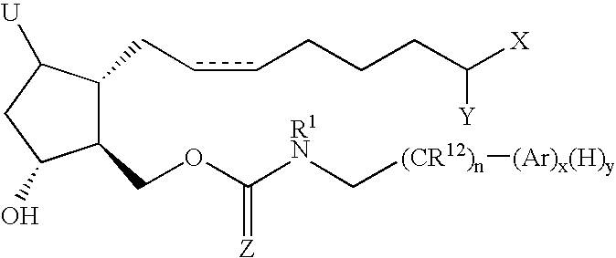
C1(O)C(COC([R1N]C[(CR12)n][(Ar)x(H)y])=[Z])C(CccCCCC([X])[Y])C([U])C1
